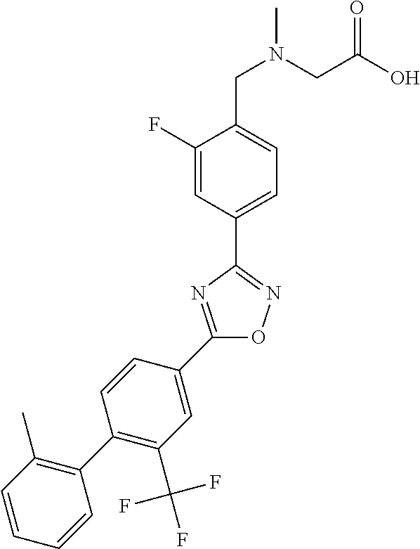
C1(F)=CC(C2=NOC(C3=CC(C(F)(F)F)=C(C4=C(C)C=CC=C4)C=C3)=N2)=CC=C1CN(CC(O)=O)C
